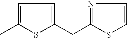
C1=C(C)SC(CC2=NC=CS2)=C1
